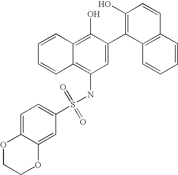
C1=C2C(=CC(S(NC3=C4C(=C(O)C(C5=C(O)C=CC6=C5C=CC=C6)=C3)C=CC=C4)(=O)=O)=C1)OCCO2
